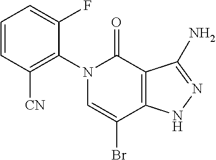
C1=CC([CN])=C(N2C=C(Br)C3=C(C2=O)C(N)=NN3)C(F)=C1
